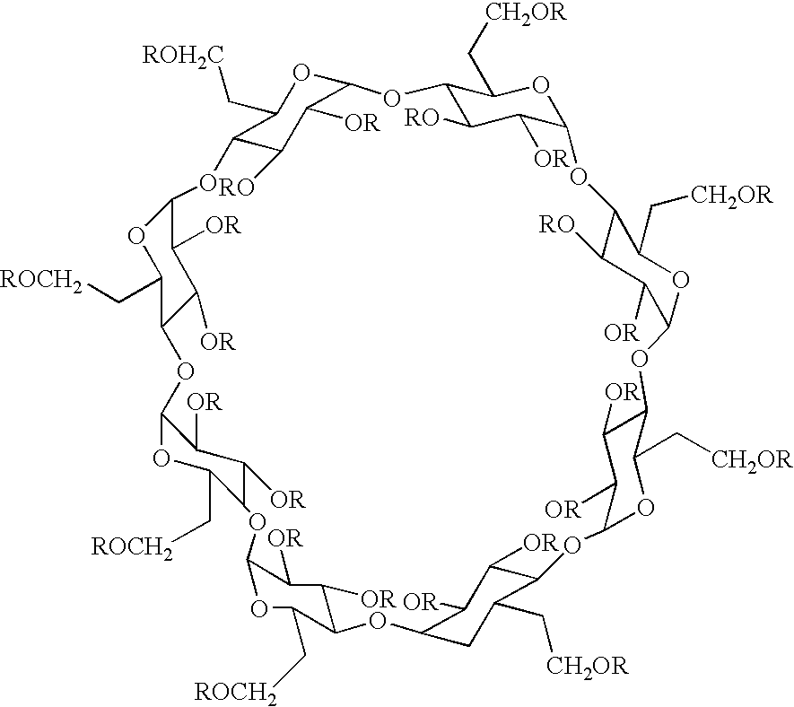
O1C(C[ROCH2])C2C([OR])C([OR])C1OC1C(C[ROCH2])OC(C([OR])C1[OR])OC1C(C[ROH2C])OC(C([OR])C1[RO])OC1C(C[CH2OR])OC(C([OR])C1[RO])OC1C(C[CH2OR])OC(C([OR])C1[RO])OC1C(C[CH2OR])OC(C([OR])C1[OR])OC1C(C[CH2OR])CC(C([OR])C1[OR])OC1C(C[ROCH2])OC(C([OR])C1[OR])O2
